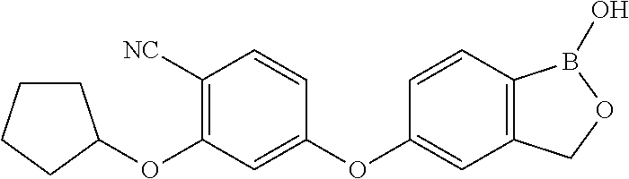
C1([NC])=C(OC2CCCC2)C=C(OC2=CC3=C(C=C2)B(O)OC3)C=C1
